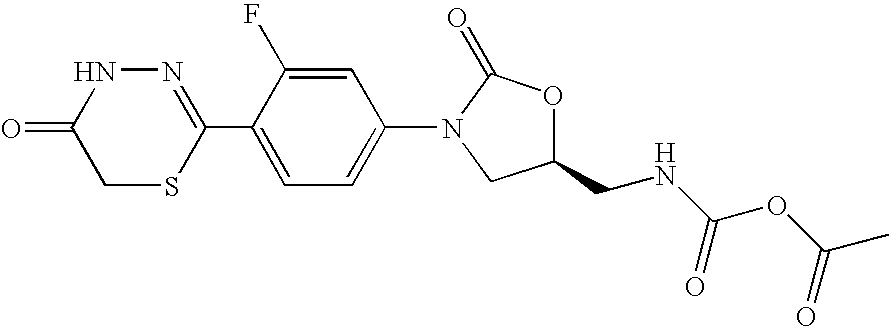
N1=C(C2=CC=C(N3CC(CNC(OC(C)=O)=O)OC3=O)C=C2F)SCC(=O)N1
